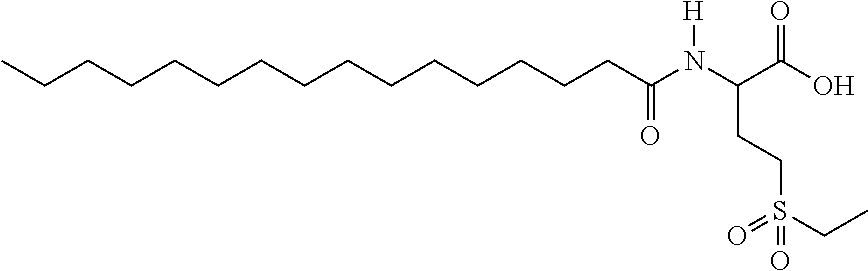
CCCCCCCCCCCCCCCC(N(C(C(O)=O)CCS(CC)(=O)=O)[H])=O
